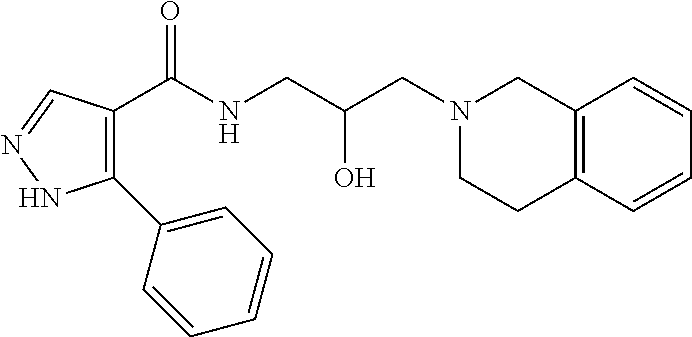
C1(C2=CC=CC=C2)=C(C(NCC(CN2CC3=C(CC2)C=CC=C3)O)=O)C=NN1
